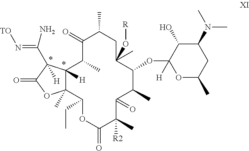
C12([H])C(C)(C(CC)OC(=O)C([R2])(C)C(=O)C(C)C(OC3([H])OC(C)CC(N(C)C)C3O)C(O[R])(C)CC(C)C(=O)C1C)OC(=O)C2([H])C(=N[TO])N
